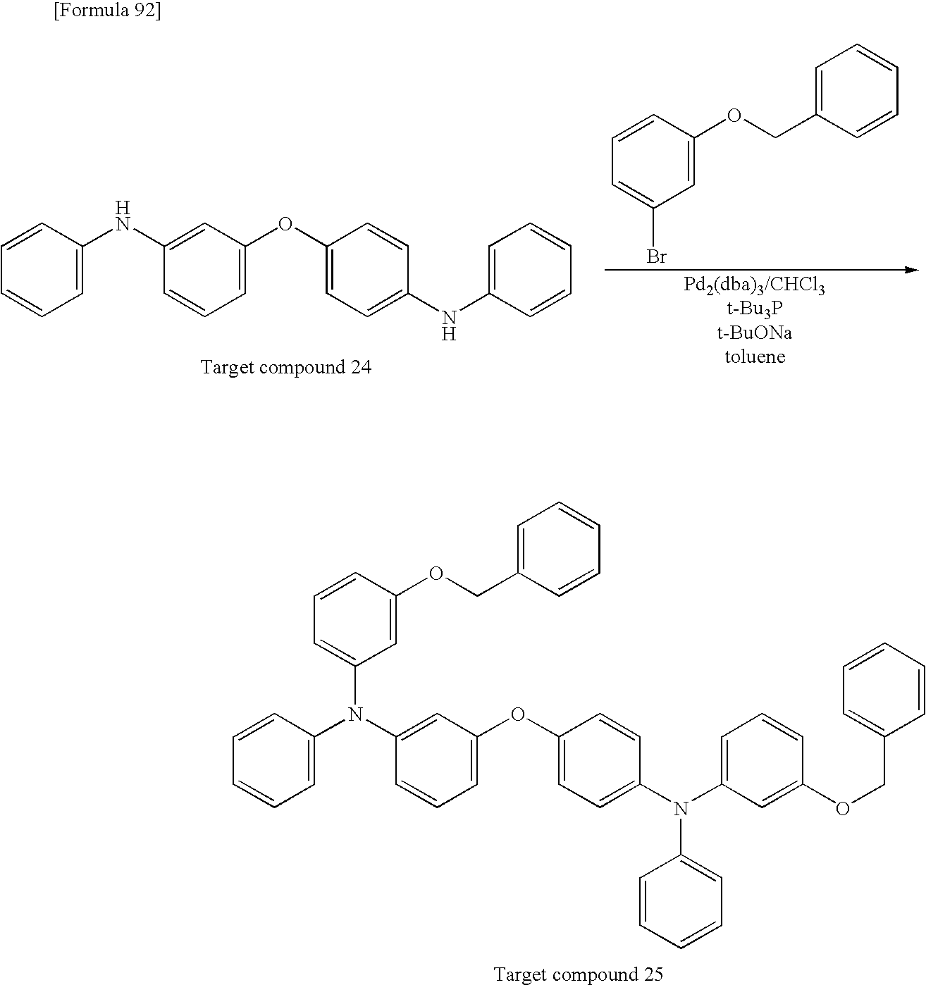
C1=CC=CC=C1N(C1=CC(OC2=CC=C(N(C3=CC=CC(OCC4=CC=CC=C4)=C3)C3=CC=CC=C3)C=C2)=CC=C1)C1=CC=CC(OCC2=CC=CC=C2)=C1.C1=CC=CC=C1NC1=CC(OC2=CC=C(NC3=CC=CC=C3)C=C2)=CC=C1.C1=CC=C(Br)C=C1OCC1=CC=CC=C1
